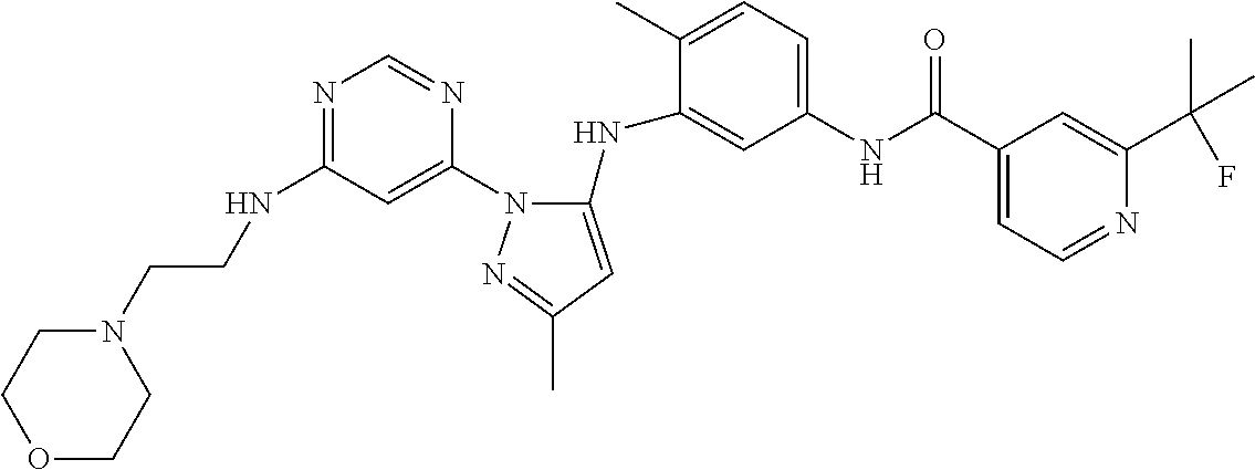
N1=C(NCCN2CCOCC2)C=C(N2C(NC3=CC(NC(C4=CC=NC(C(C)(C)F)=C4)=O)=CC=C3C)=CC(C)=N2)N=C1
